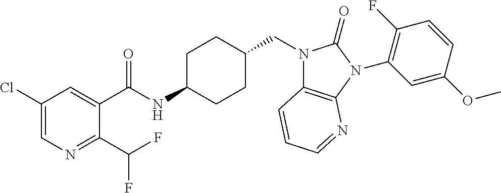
C1(Cl)=CN=C(C(F)F)C(C(NC2CCC(CN3C4=C(N(C5=C(F)C=CC(OC)=C5)C3=O)N=CC=C4)CC2)=O)=C1
